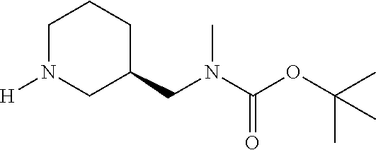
C1N([H])CC(CN(C)C(OC(C)(C)C)=O)CC1
